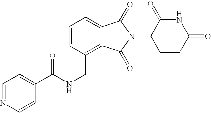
N1C(=O)CCC(N2C(=O)C3=CC=CC(CNC(C4=CC=NC=C4)=O)=C3C2=O)C1=O
